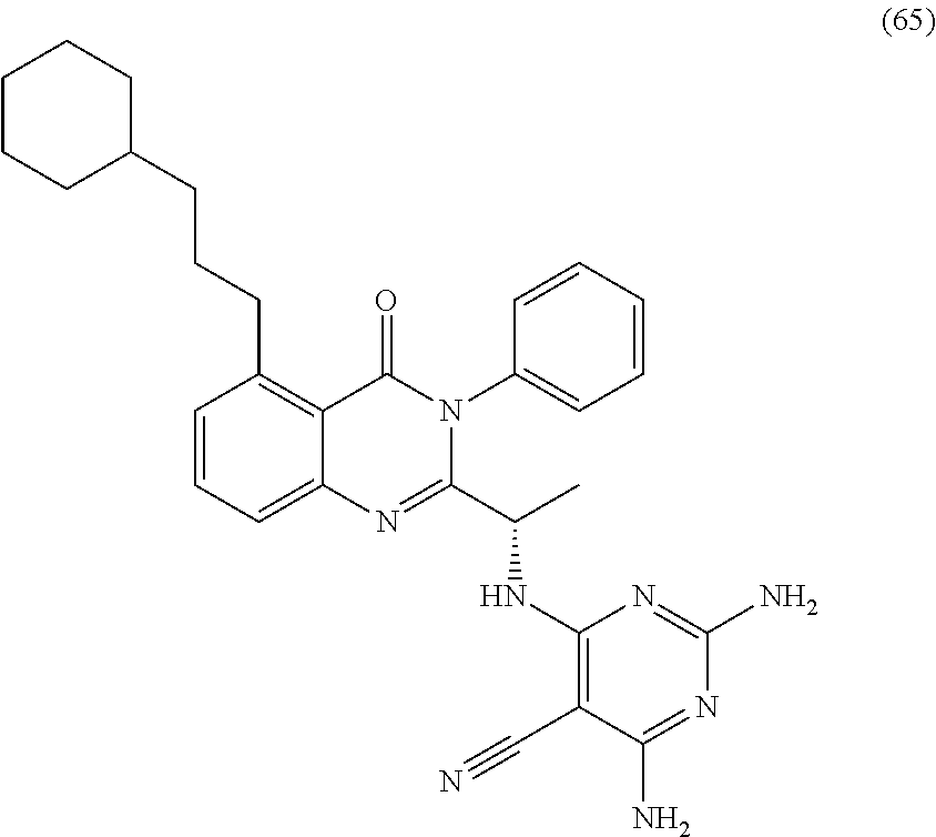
C1(CCCC2=C3C(=CC=C2)N=C(C(C)NC2=C(C#N)C(N)=NC(N)=N2)N(C2=CC=CC=C2)C3=O)CCCCC1
